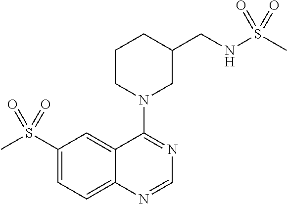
C1(S(C)(=O)=O)=CC=C2C(=C1)C(N1CC(CNS(C)(=O)=O)CCC1)=NC=N2
